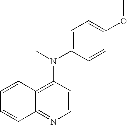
C12=C(N(C)C3=CC=C(OC)C=C3)C=CN=C1C=CC=C2
